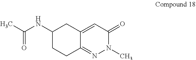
CC(NC1CC2=CC(=O)N(C)N=C2CC1)=O
